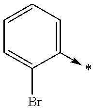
C1=CC=C(->*)C(Br)=C1
